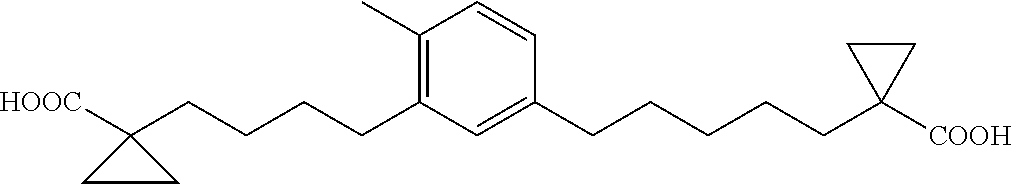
C(CCCC1([HOOC])CC1)C1=C(C)C=CC(CCCCCC2([COOH])CC2)=C1
